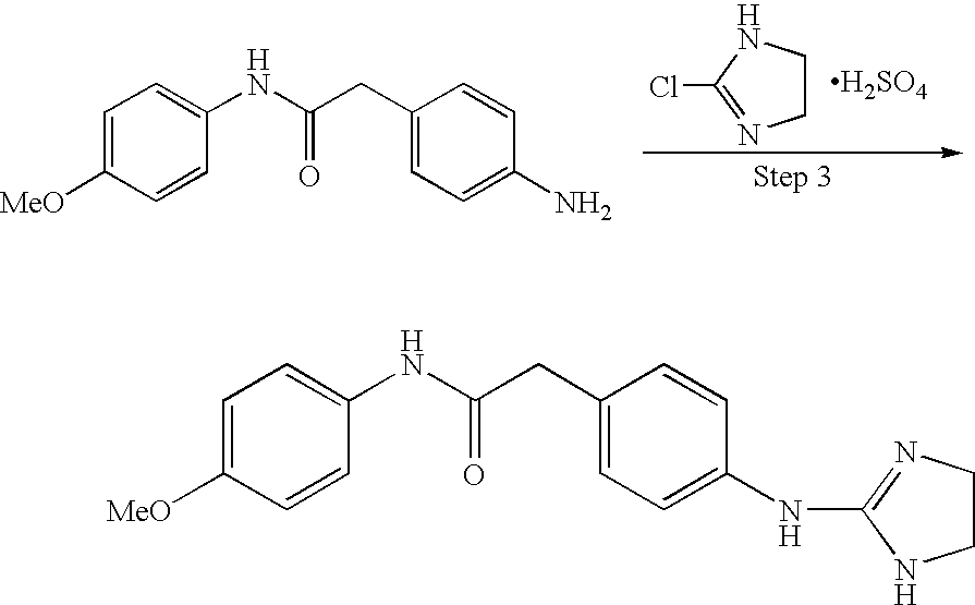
C1CNC(Cl)=N1.C1=C([MeO])C=CC(NC(CC2=CC=C(N)C=C2)=O)=C1.[H2SO4].C1=C([MeO])C=CC(NC(CC2=CC=C(NC3=NCCN3)C=C2)=O)=C1
